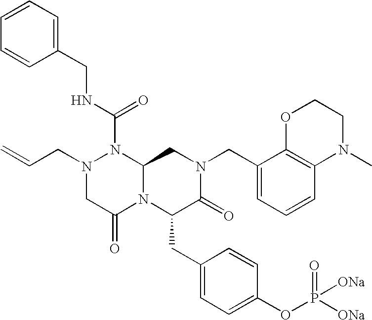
N1(CC=C)CC(=O)N2C(N1C(NCC1=CC=CC=C1)=O)CN(CC1=CC=CC3=C1OCCN3C)C(=O)C2CC1=CC=C(OP([ONa])(=O)[ONa])C=C1
